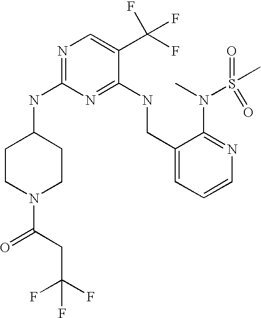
C1(CNC2=NC(NC3CCN(C(CC(F)(F)F)=O)CC3)=NC=C2C(F)(F)F)=CC=CN=C1N(C)S(C)(=O)=O
